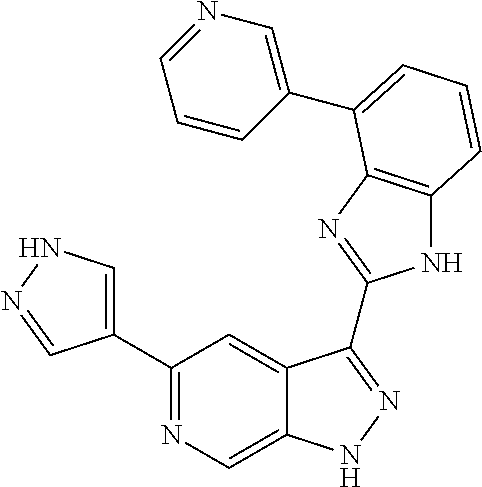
C1(C2=NC=C3C(=C2)C(C2=NC4=C(N2)C=CC=C4C2=CN=CC=C2)=NN3)=CNN=C1
